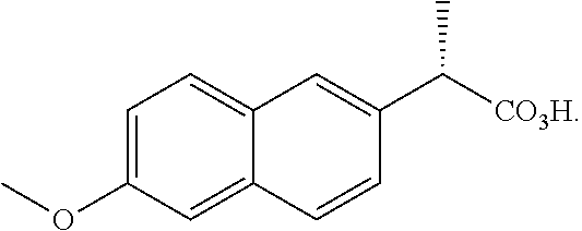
COC1=CC=C2C(=C1)C=CC(C([CO3H])C)=C2
